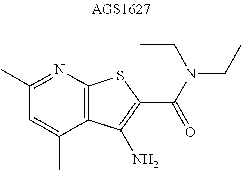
C1=C(C)C2=C(N=C1C)SC(C(N(CC)CC)=O)=C2N
